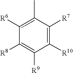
C1([R10])=C([R7])C(C)=C([R6])C([R8])=C1[R9]
